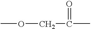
COCC(=O)C
